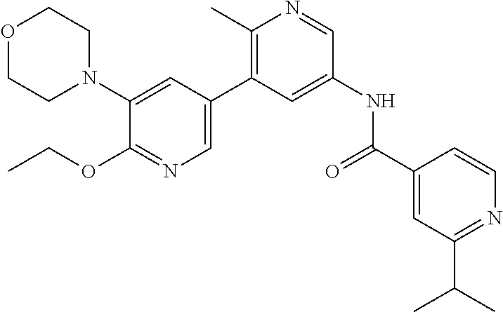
O1CCN(C2=CC(C3=C(C)N=CC(NC(C4=CC(C(C)C)=NC=C4)=O)=C3)=CN=C2OCC)CC1
